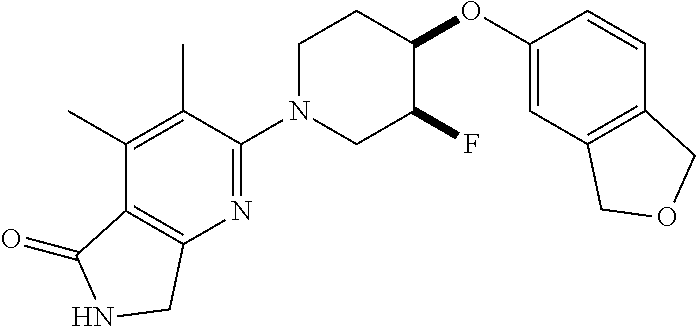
C1(OC2CCN(C3=NC4=C(C(C)=C3C)C(=O)NC4)CC2F)=CC2=C(C=C1)COC2
